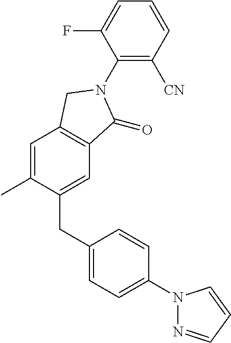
C1=C(C)C(CC2=CC=C(N3N=CC=C3)C=C2)=CC2=C1CN(C1=C([CN])C=CC=C1F)C2=O
